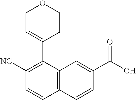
C1([NC])=C(C2=CCOCC2)C2=C(C=C1)C=CC(C(O)=O)=C2
